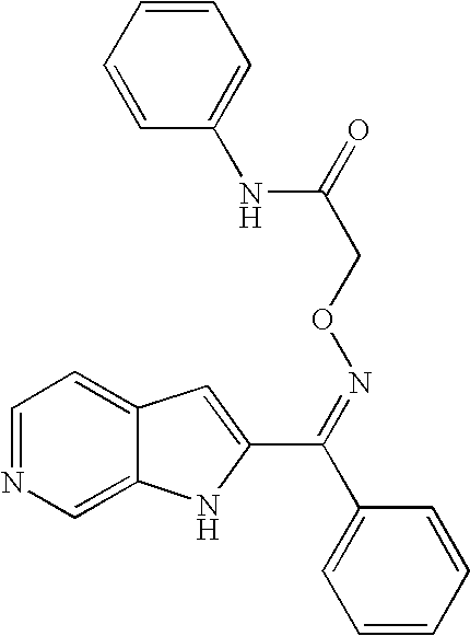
C1=NC=C2C(=C1)C=C(C(=NOCC(=O)NC1=CC=CC=C1)C1=CC=CC=C1)N2
